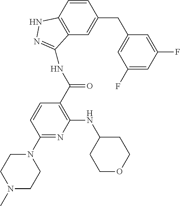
C1N(C)CCN(C2=NC(NC3CCOCC3)=C(C(=O)NC3=NNC4=C3C=C(CC3=CC(F)=CC(F)=C3)C=C4)C=C2)C1
